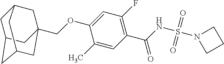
C(OC1=CC(F)=C(C(=O)NS(=O)(=O)N2CCC2)C=C1C)C12CC3CC(CC(C1)C3)C2
